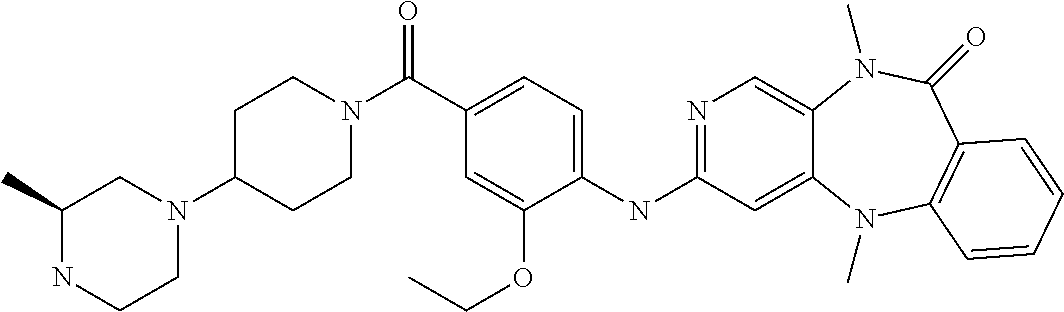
N1=C(NC2=CC=C(C(=O)N3CCC(N4CC(C)NCC4)CC3)C=C2OCC)C=C2C(=C1)N(C)C(=O)C1=C(N2C)C=CC=C1
